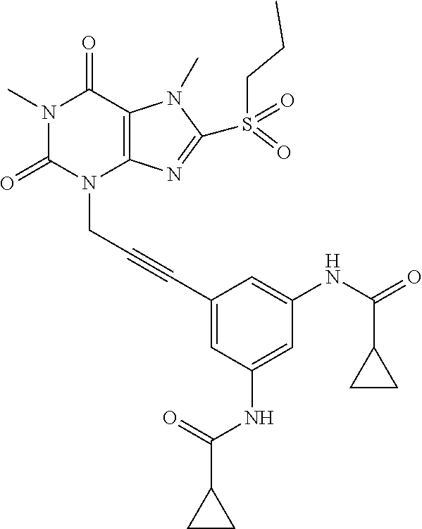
N1(C)C(=O)N(CC#CC2=CC(NC(C3CC3)=O)=CC(NC(=O)C3CC3)=C2)C2=C(C1=O)N(C)C(S(CCC)(=O)=O)=N2
